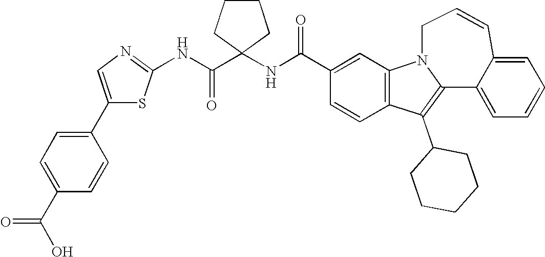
C1(C(NC2(C(NC3=NC=C(C4=CC=C(C(O)=O)C=C4)S3)=O)CCCC2)=O)=CC2=C(C=C1)C(C1CCCCC1)=C1N2CC=CC2=CC=CC=C12
